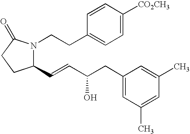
C1(C=CC(O)CC2=CC(C)=CC(C)=C2)N(CCC2=CC=C([CO2CH3])C=C2)C(=O)CC1
